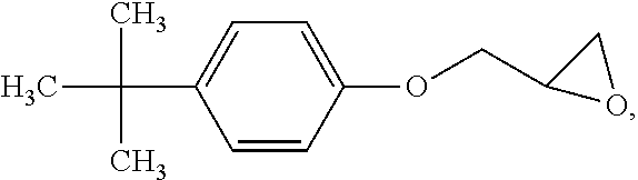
CC(C1=CC=C(OCC2OC2)C=C1)(C)C
